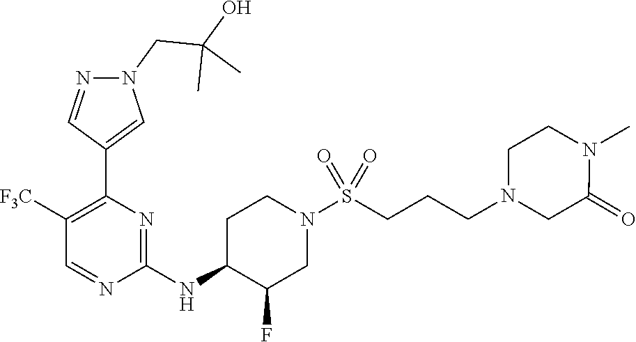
C1(NC2C(F)CN(S(CCCN3CC(=O)N(C)CC3)(=O)=O)CC2)=NC(C2=CN(CC(O)(C)C)N=C2)=C([F3C])C=N1
